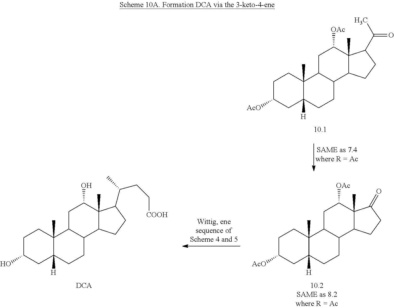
C1C([AcO])CC2([H])C(C)(C1)C1C(CC2)C2C(C)(C([OAc])C1)C(C(C)=O)CC2.C1C([AcO])CC2([H])C(C)(C1)C1C(CC2)C2C(C)(C([OAc])C1)C(=O)CC2.C1C(O)CC2([H])C(C)(C1)C1C(CC2)C2C(C)(C(O)C1)C(C(C)CC[COOH])CC2
